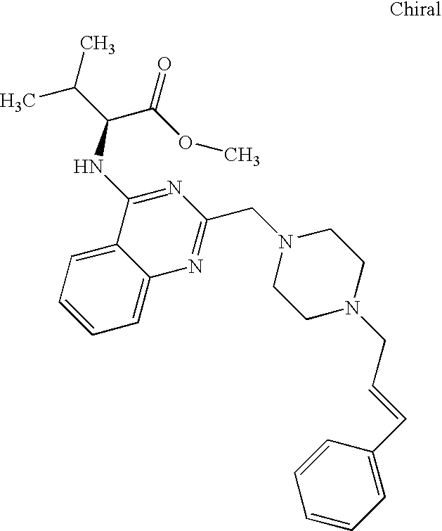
C1=CC=C2C(=C1)N=C(CN1CCN(CC=CC3=CC=CC=C3)CC1)N=C2NC(C(OC)=O)C(C)C
